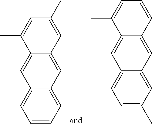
C1=CC=C2C(=C1)C=C1C(=C2)C=C(C)C=C1C.C1=C(C)C=C2C(=C1)C=C1C(=C2)C=CC=C1C
